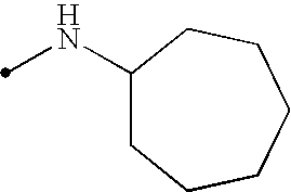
N(C1CCCCCC1)C
